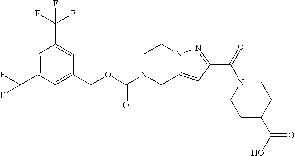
C1=C(C(F)(F)F)C=C(COC(=O)N2CC3=CC(C(=O)N4CCC(C(O)=O)CC4)=NN3CC2)C=C1C(F)(F)F
